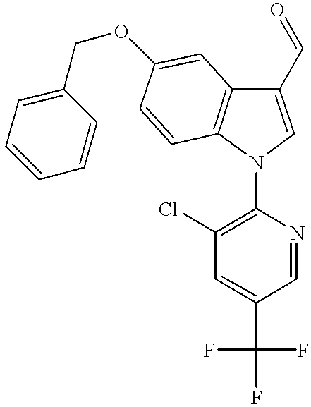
C1(C=O)=CN(C2=C(Cl)C=C(C(F)(F)F)C=N2)C2=C1C=C(OCC1=CC=CC=C1)C=C2
